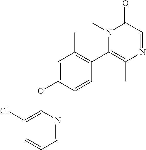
C1(Cl)=C(OC2=CC(C)=C(C3=C(C)N=CC(=O)N3C)C=C2)N=CC=C1
